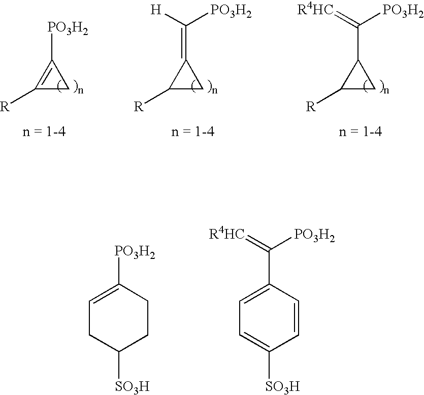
C1([R])CC1=C([H])[PO3H2].C1([R])=C([PO3H2])C1.C1([R])CC1C(=[R4HC])[PO3H2].C1=C([PO3H2])CCC([SO3H])C1.C1=C(C(=[R4HC])[PO3H2])C=CC([SO3H])=C1
